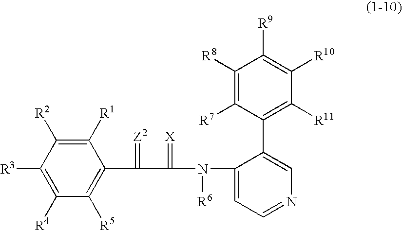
C1([R1])=C([R2])C([R3])=C([R4])C([R5])=C1C(C(N(C1=CC=NC=C1C1=C([R11])C([R10])=C([R9])C([R8])=C1[R7])[R6])=[X])=[Z2]
